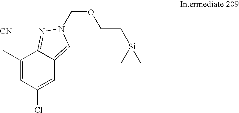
C1(C[CN])=CC(Cl)=CC2=CN(COCC[Si](C)(C)C)N=C12
